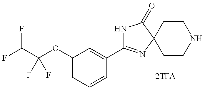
N1C(C2=CC(OC(C(F)F)(F)F)=CC=C2)=NC2(C1=O)CCNCC2
